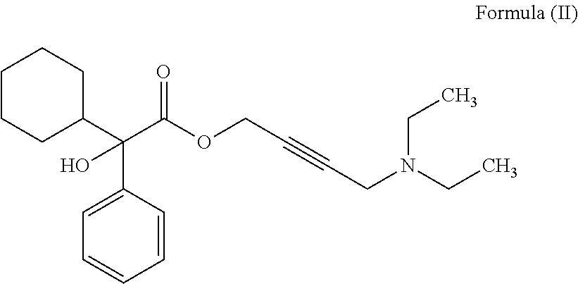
C1CCC(C(C2=CC=CC=C2)(O)C(OCC#CCN(CC)CC)=O)CC1
